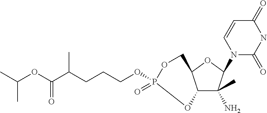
C12C(C)(N)C(N3C(=O)NC(=O)C=C3)OC1COP(=O)(OCCCC(C(OC(C)C)=O)C)O2
